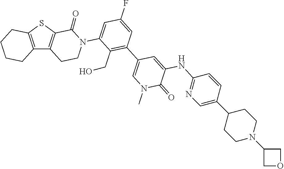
C12=C(SC3=C1CCN(C1=CC(F)=CC(C4=CN(C)C(=O)C(NC5=NC=C(C6CCN(C7COC7)CC6)C=C5)=C4)=C1CO)C3=O)CCCC2
